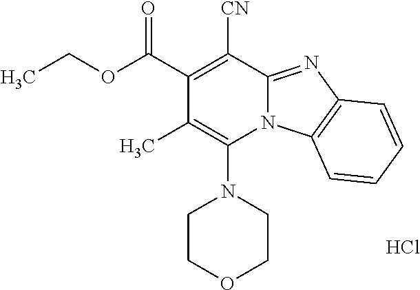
Cl.C1(C)=C(N2CCOCC2)N2C(=NC3=C2C=CC=C3)C([CN])=C1C(=O)OCC
